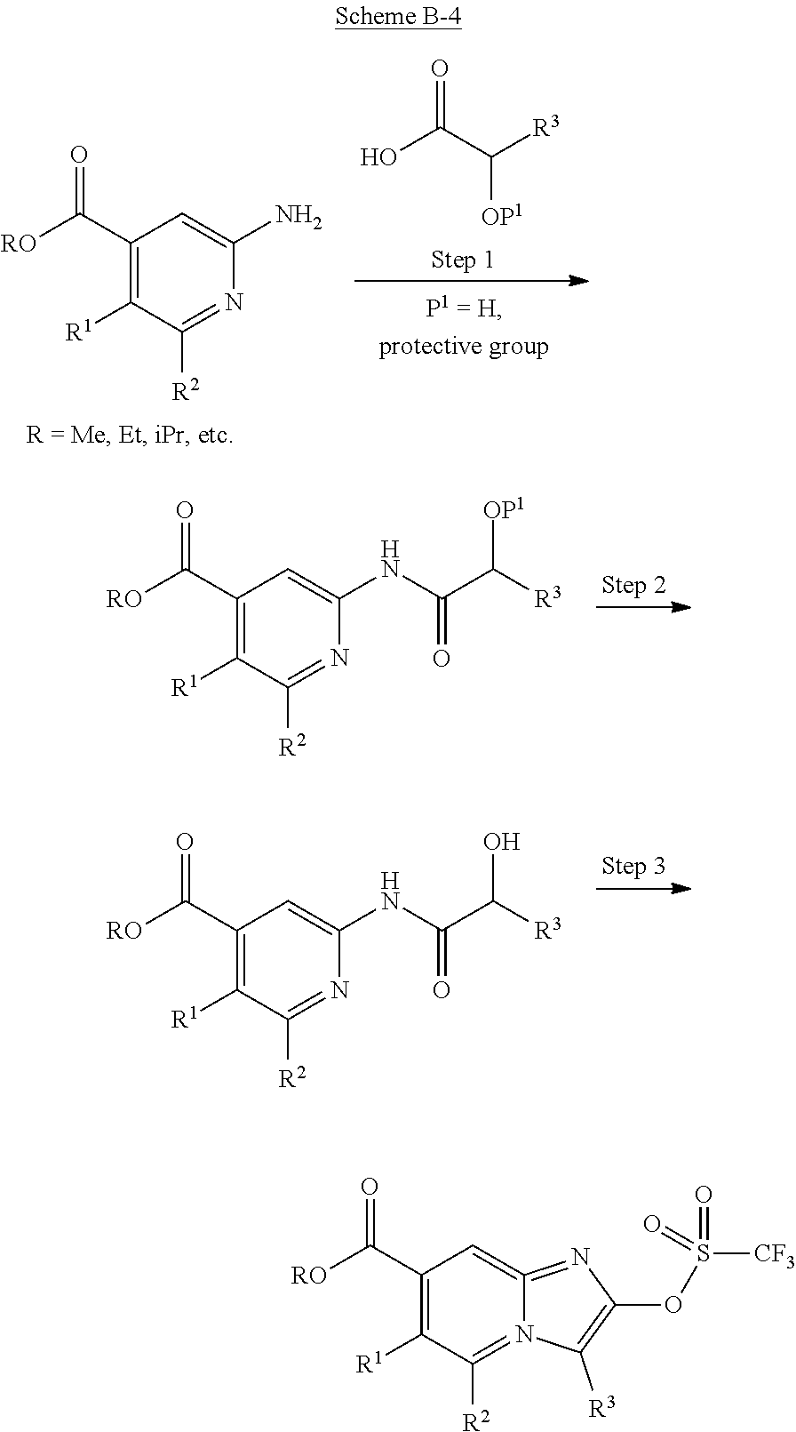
[RO]C(C1=C([R1])C([R2])=NC(NC(C([R3])[OP1])=O)=C1)=O.[RO]C(C1=C([R1])C([R2])=NC(NC(C([R3])O)=O)=C1)=O.OC(C([R3])[OP1])=O.[RO]C(C1=C([R1])C([R2])=NC(N)=C1)=O.[RO]C(C1=C([R1])C([R2])=N2C(=C1)=NC(OS([CF3])(=O)=O)=C2[R3])=O
